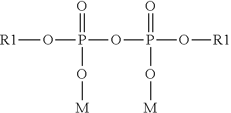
[R1]OP(OP(O[R1])(=O)O[M])(=O)O[M]
